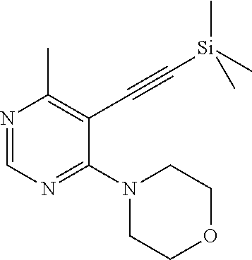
N1=CN=C(N2CCOCC2)C(C#C[Si](C)(C)C)=C1C
